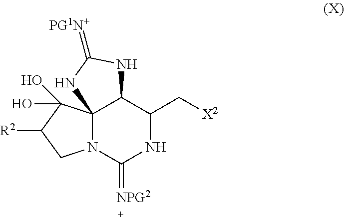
C123N(C(=[NPG2])NC(C[X2])C1NC(=[PG1N+])N2)CC([R2])C3(O)O
